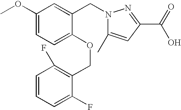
C1(OC)=CC=C(OCC2=C(F)C=CC=C2F)C(CN2C(C)=CC(C(=O)O)=N2)=C1
